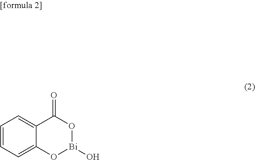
C1=CC=C2C(=C1)C(=O)O[Bi](O)O2
